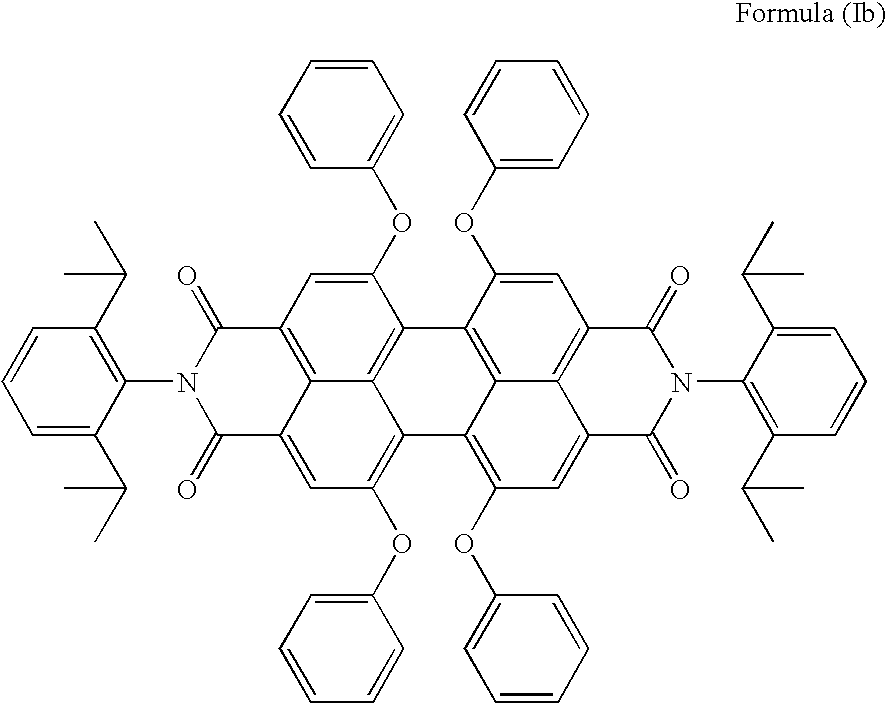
C1=C(C(C)C)C(N2C(=O)C3=CC(OC4=CC=CC=C4)=C4C5=C(C(OC6=CC=CC=C6)=CC(=C35)C2=O)C2=C3C4=C(OC4=CC=CC=C4)C=C4C3=C(C=C2OC2=CC=CC=C2)C(=O)N(C2=C(C(C)C)C=CC=C2C(C)C)C4=O)=C(C(C)C)C=C1
